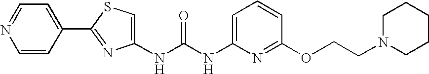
C(NC1=CC=CC(OCCN2CCCCC2)=N1)(=O)NC1=CSC(C2=CC=NC=C2)=N1
